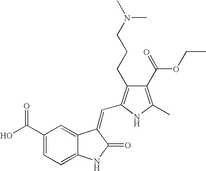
C1(C(O)=O)=CC=C2C(=C1)C(=CC1=C(CCCN(C)C)C(C(OCC)=O)=C(C)N1)C(=O)N2
